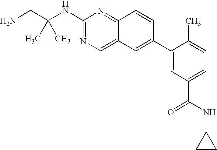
C(C(NC1=NC=C2C(=N1)C=CC(C1=CC(C(NC3CC3)=O)=CC=C1C)=C2)(C)C)N
